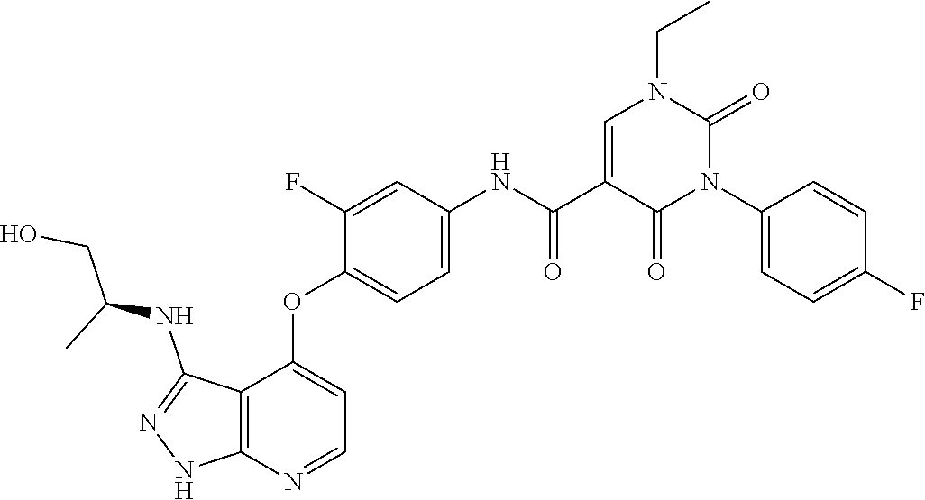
N1(CC)C=C(C(NC2=CC=C(OC3=CC=NC4=C3C(NC(CO)C)=NN4)C(F)=C2)=O)C(=O)N(C2=CC=C(F)C=C2)C1=O
